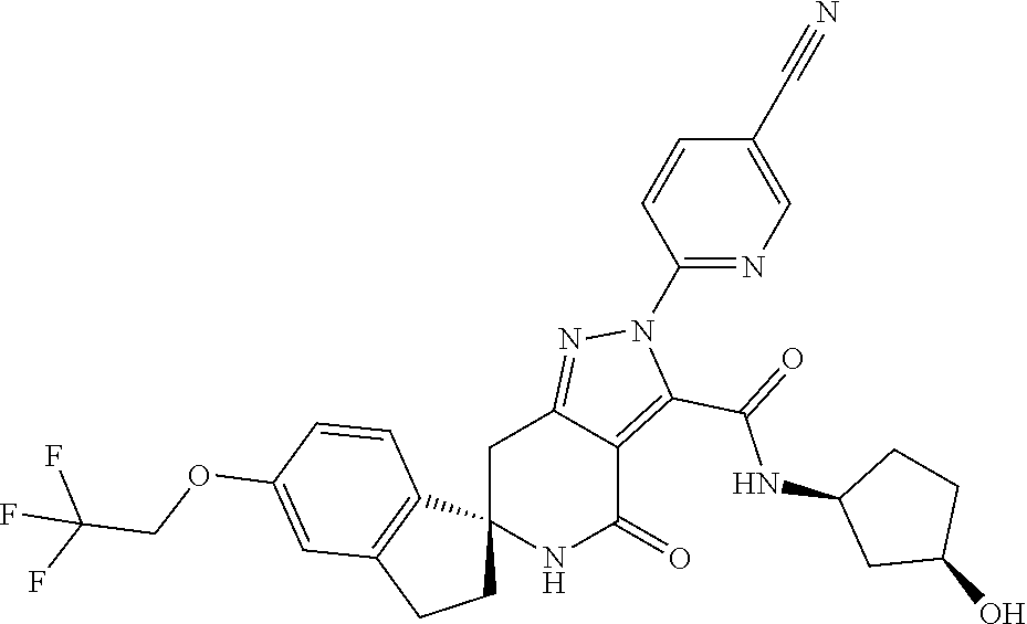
C12(NC(=O)C3=C(C(=O)NC4CC(O)CC4)N(C4=NC=C(C#N)C=C4)N=C3C1)CCC1=C2C=CC(OCC(F)(F)F)=C1
